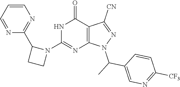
N1(C2=NC3=C(C(=O)N2)C([CN])=NN3C(C)C2=CN=C([CF3])C=C2)C(C2=NC=CC=N2)CC1
